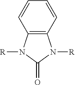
C1=CC2=C(C=C1)N([R])C(=O)N2[R]
